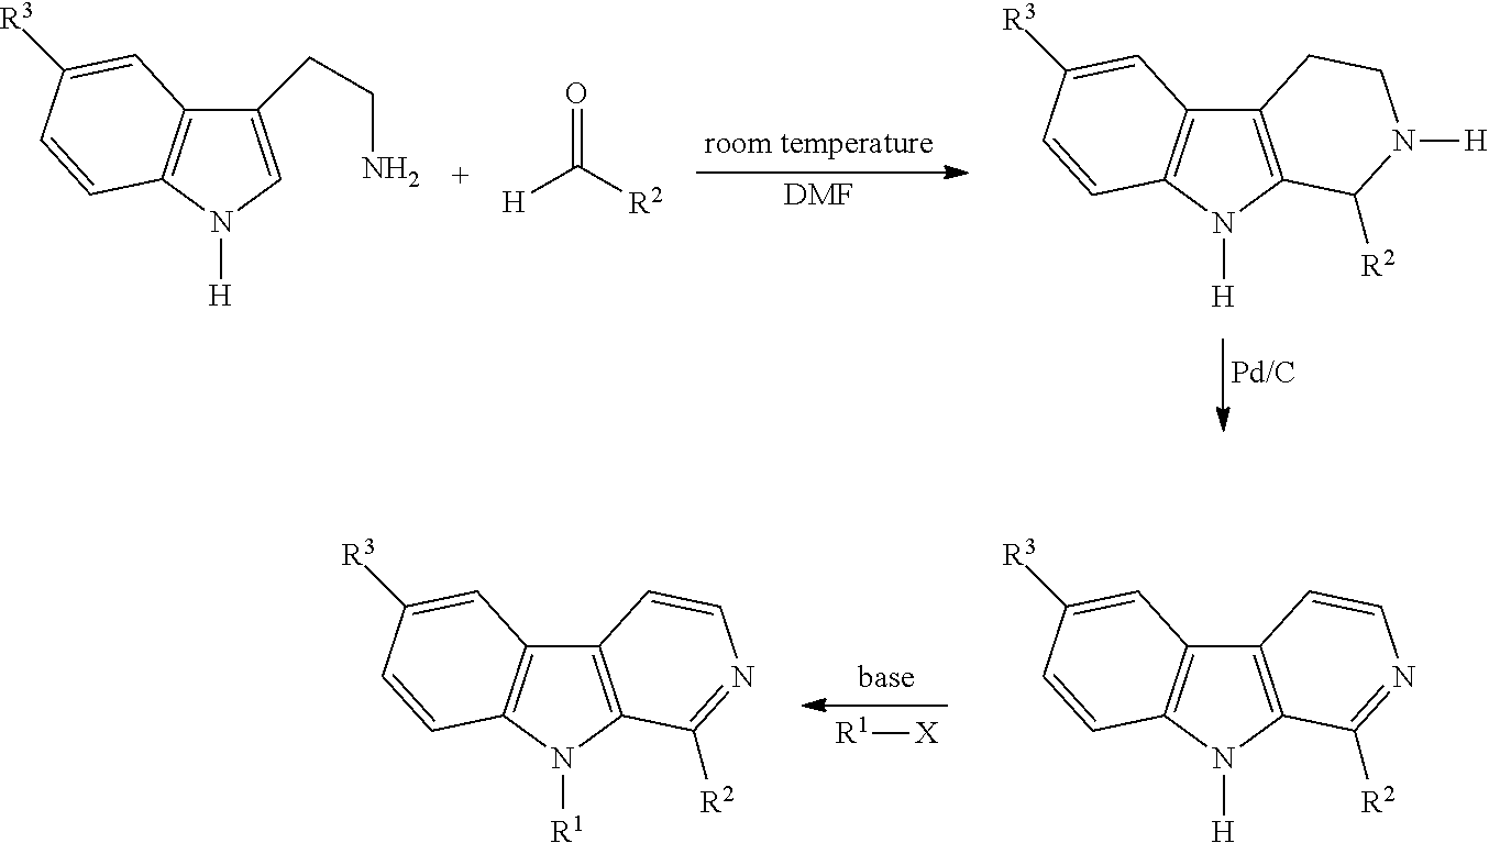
[DMF].C1(CCN)=CN([H])C2=C1C=C([R3])C=C2.[H]C(=O)[R2].C12=C(N([H])C3=C1C=C([R3])C=C3)C([R2])N([H])CC2.[R1][X].C12=C(N([H])C3=C1C=C([R3])C=C3)C([R2])=NC=C2.C12=C(N([R1])C3=C1C=C([R3])C=C3)C([R2])=NC=C2
